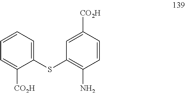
C1=CC=C(SC2=C(N)C=CC([CO2H])=C2)C([CO2H])=C1
